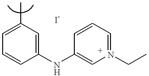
C1=C(C)C=C(NC2=CN(CC)=CC=C2)C=C1
